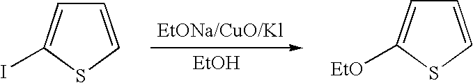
C1=CSC(I)=C1.[EtOH].C1=CSC([EtO])=C1
